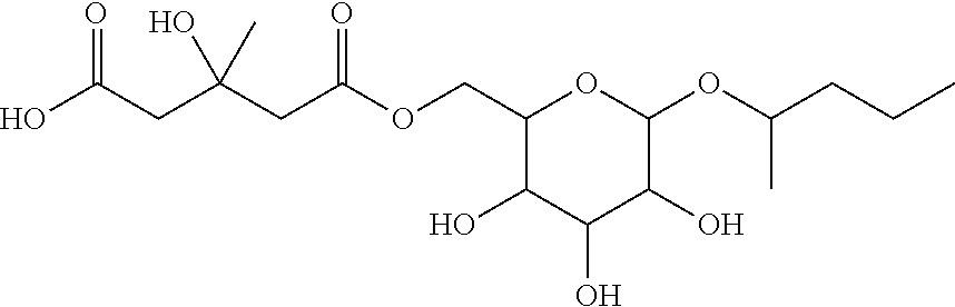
C1(COC(CC(CC(O)=O)(O)C)=O)C(O)C(O)C(O)C(OC(CCC)C)O1
